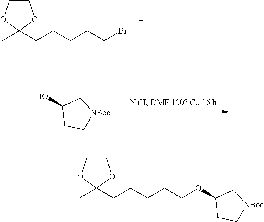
BrCCCCCC1(C)OCCO1.OC1CC[NBoc]C1.O(C1CC[NBoc]C1)CCCCCC1(C)OCCO1
